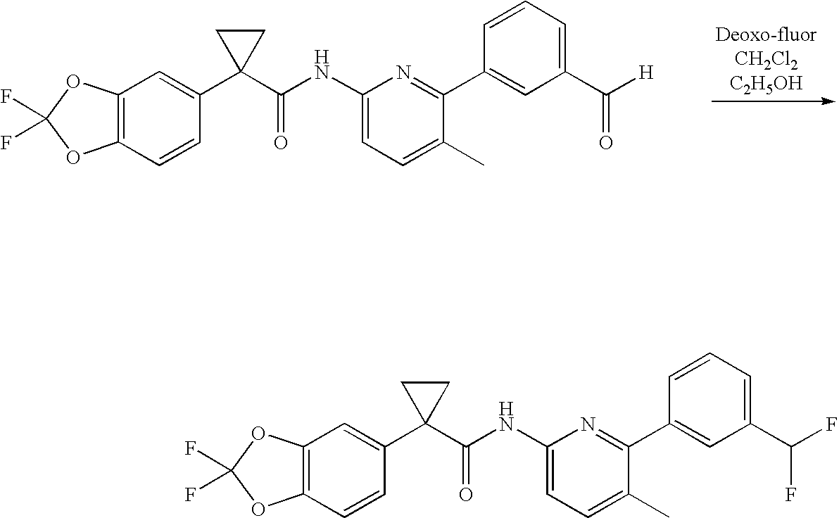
C12=C(C=CC(C3(C(NC4=CC=C(C)C(C5=CC(C([H])=O)=CC=C5)=N4)=O)CC3)=C1)OC(F)(F)O2.C12=C(C=CC(C3(C(NC4=CC=C(C)C(C5=CC(C(F)F)=CC=C5)=N4)=O)CC3)=C1)OC(F)(F)O2
